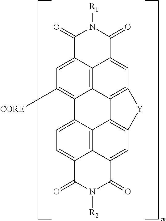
C1(=O)C2=CC([CORE])=C3C4=C2C(=CC2=C4C4=C(C=C5C6=C4C3=CC=C6C(=O)N([R2])C5=O)[Y]2)C(=O)N1[R1]
